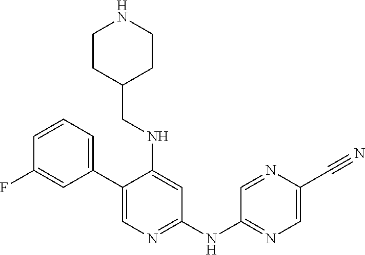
C1(C2=CC=CC(F)=C2)=CN=C(NC2=NC=C(C#N)N=C2)C=C1NCC1CCNCC1
